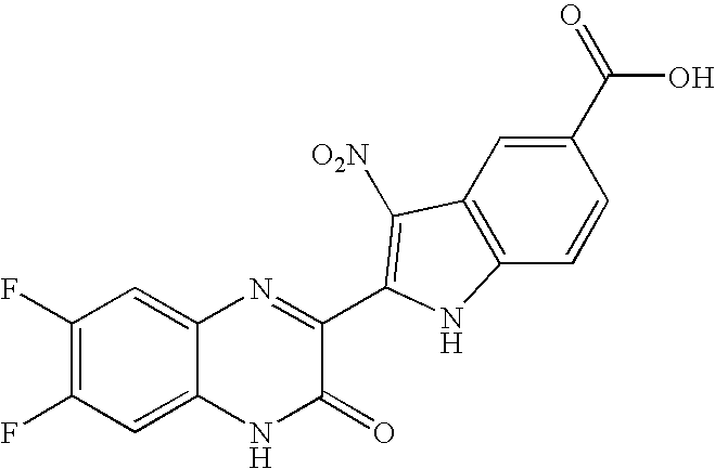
C1=C2C(=CC(F)=C1F)N=C(C1=C([O2N])C3=C(C=CC(C(O)=O)=C3)N1)C(=O)N2
